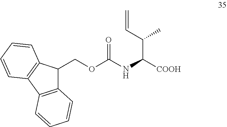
C(OC(=O)NC(C(C=C)C)[COOH])C1C2=C(C3=C1C=CC=C3)C=CC=C2
